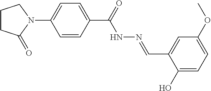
C1(C(=O)NN=CC2=CC(OC)=CC=C2O)=CC=C(N2CCCC2=O)C=C1
